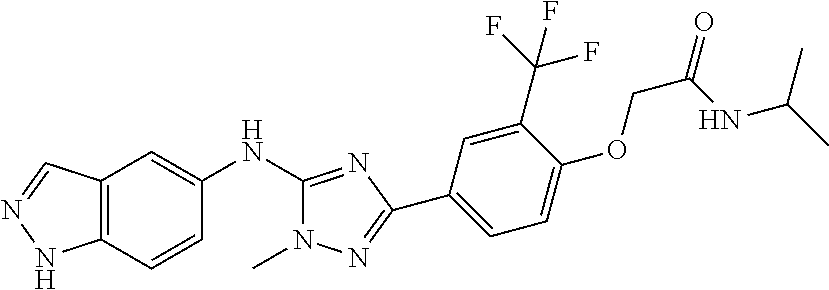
C12=C(C=CC(NC3=NC(C4=CC=C(OCC(=O)NC(C)C)C(C(F)(F)F)=C4)=NN3C)=C1)NN=C2
